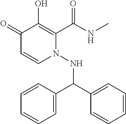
C1(=O)C=CN(NC(C2=CC=CC=C2)C2=CC=CC=C2)C(C(NC)=O)=C1O
